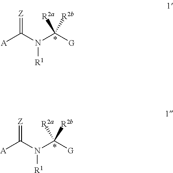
[A]C(N(C([G])([R2a])[R2b])[R1])=[Z].[A]C(N(C([G])([R2a])[R2b])[R1])=[Z]
